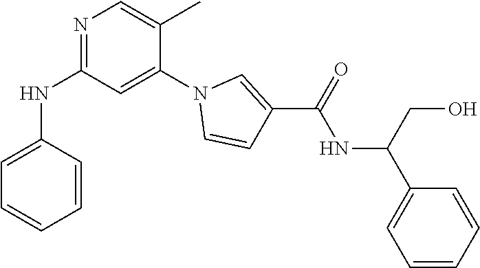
C1=C(C)C(N2C=CC(C(NC(CO)C3=CC=CC=C3)=O)=C2)=CC(NC2=CC=CC=C2)=N1
